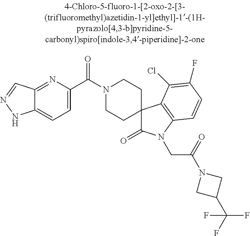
N1(C(C2=CC=C3C(=N2)C=NN3)=O)CCC2(CC1)C(=O)N(CC(N1CC(C(F)(F)F)C1)=O)C1=C2C(Cl)=C(F)C=C1
